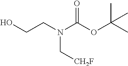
C(CO)N(C(OC(C)(C)C)=O)C[CH2F]
